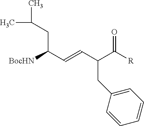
C(C(C=CC(C([R])=O)CC1=CC=CC=C1)[BocHN])C(C)C
